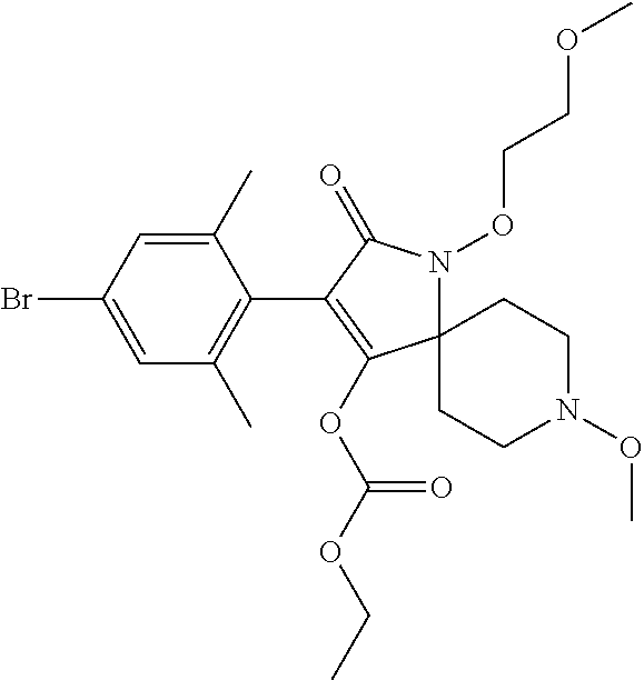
C12(N(OCCOC)C(=O)C(C3=C(C)C=C(Br)C=C3C)=C1OC(OCC)=O)CCN(OC)CC2
